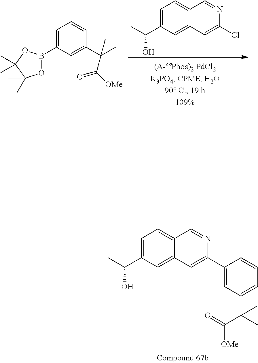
C1=C(C(C)O)C=C2C(=C1)C=NC(C1=CC(C(C)(C(=O)[OMe])C)=CC=C1)=C2.C12=CC=C(C(O)C)C=C1C=C(Cl)N=C2.C1=C(B2OC(C)(C)C(C)(C)O2)C=C(C(C)(C)C([OMe])=O)C=C1
